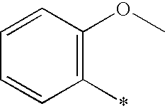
C1=CC(OC)=C(*)C=C1
